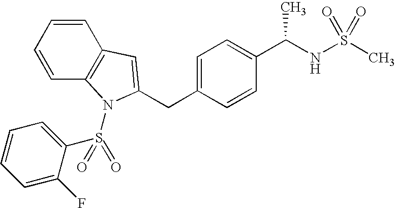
C1=CC2=C(C=C1)C=C(CC1=CC=C(C(NS(C)(=O)=O)C)C=C1)N2S(=O)(C1=CC=CC=C1F)=O
